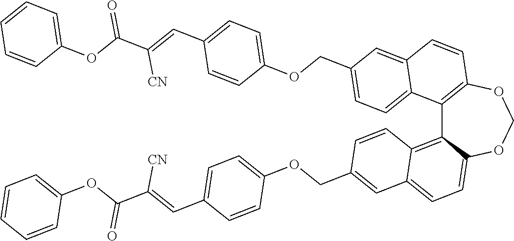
C12=C(OCOC3=CC=C4C(=C13)C=CC(COC1=CC=C(C=C(C(OC3=CC=CC=C3)=O)[CN])C=C1)=C4)C=CC1=CC(COC3=CC=C(C=C(C(OC4=CC=CC=C4)=O)[CN])C=C3)=CC=C21
